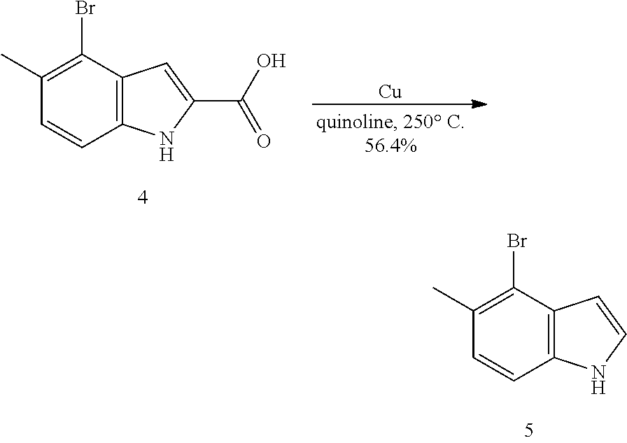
C1(C)=C(Br)C2=C(C=C1)NC(C(O)=O)=C2.[Cu].C1(C)=C(Br)C2=C(C=C1)NC=C2
